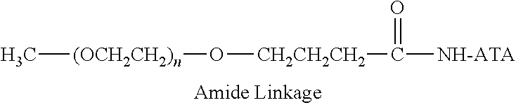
C[(OCH2CH2)n]O[CH2CH2CH2]C([NH-ATA])=O
